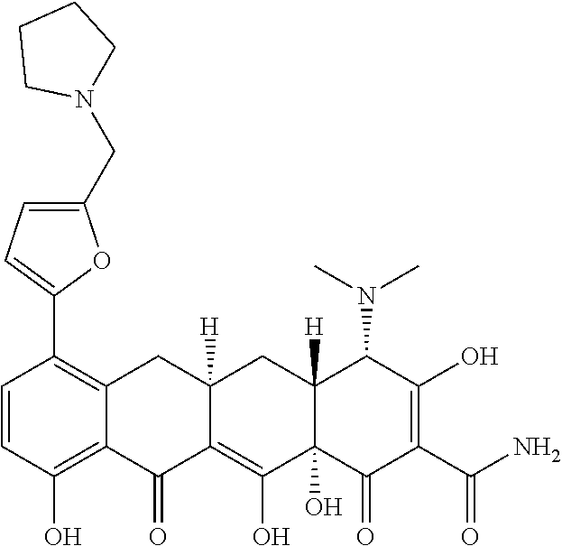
C1=CC(O)=C2C(=C1C1=CC=C(CN3CCCC3)O1)CC1([H])C(=C(O)C3(O)C([H])(C1)C(N(C)C)C(O)=C(C(N)=O)C3=O)C2=O
